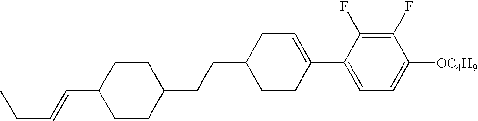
C1(F)=C(F)C(C2=CCC(CCC3CCC(C=CCC)CC3)CC2)=CC=C1[OC4H9]
